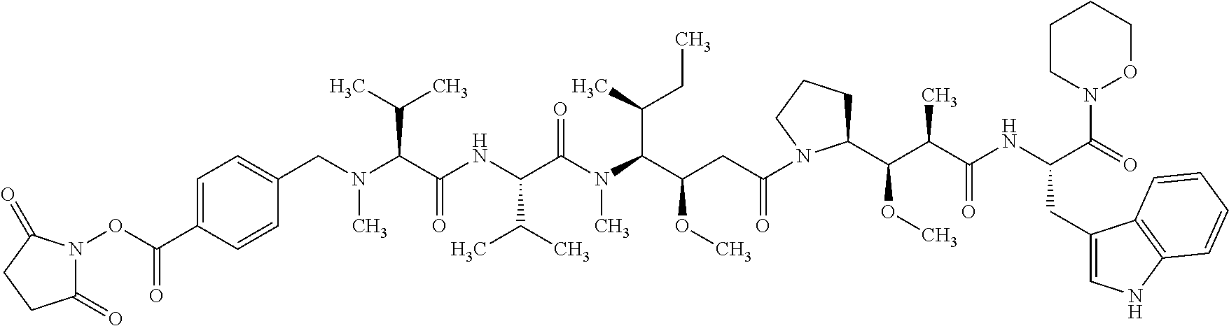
C1(CN(C(C(NC(C(N(C(C(CC(=O)N2C(C(C(C(NC(C(N3OCCCC3)=O)CC3=CNC4=C3C=CC=C4)=O)C)OC)CCC2)OC)C(C)CC)C)=O)C(C)C)=O)C(C)C)C)=CC=C(C(ON2C(=O)CCC2=O)=O)C=C1
